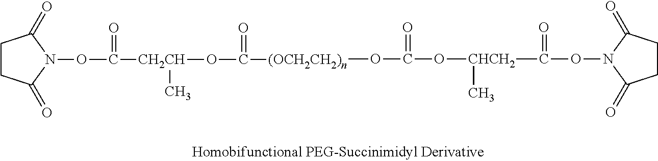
C1CC(=O)N(OC([CHCH2](OC(O[(OCH2CH2)n]C(O[CH2CH](C(ON2C(=O)CCC2=O)=O)C)=O)=O)C)=O)C1=O
